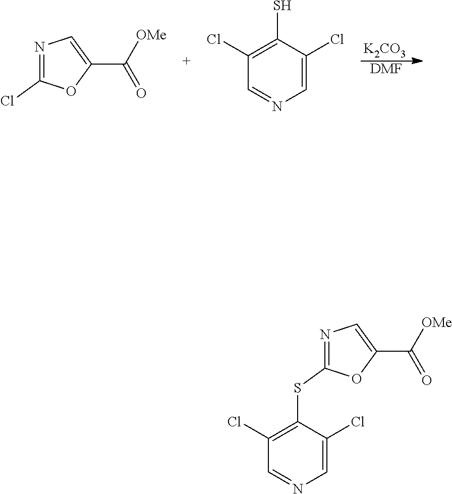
[K2CO3].[DMF].N1=C(Cl)OC(C([OMe])=O)=C1.C1(S)=C(Cl)C=NC=C1Cl.N1=C(SC2=C(Cl)C=NC=C2Cl)OC(C([OMe])=O)=C1
